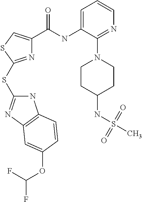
N1=C(SC2=NC3=C(N2)C=CC(OC(F)F)=C3)SC=C1C(NC1=CC=CN=C1N1CCC(NS(=O)(=O)C)CC1)=O
